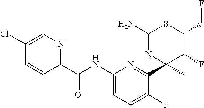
C1(C(NC2=CC=C(F)C(C3(C)C(F)C(CF)SC(N)=N3)=N2)=O)=NC=C(Cl)C=C1
